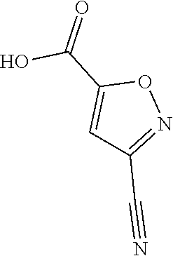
O1N=C(C#N)C=C1C(O)=O
